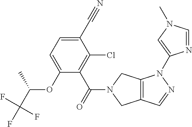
O(C1=CC=C(C#N)C(Cl)=C1C(=O)N1CC2=C(C1)N(C1=CN(C)C=N1)N=C2)C(C(F)(F)F)C
